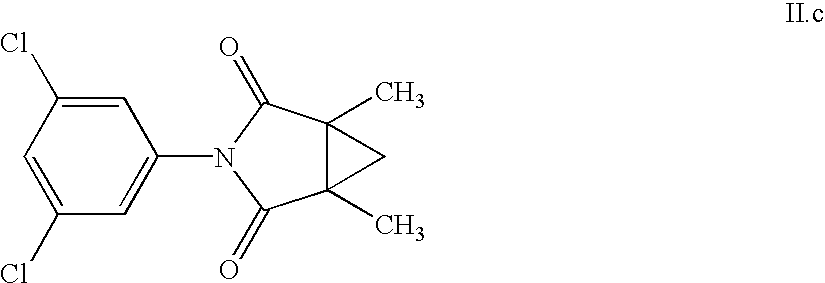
C1=C(Cl)C=C(N2C(=O)C3(C)C(C)(C2=O)C3)C=C1Cl
